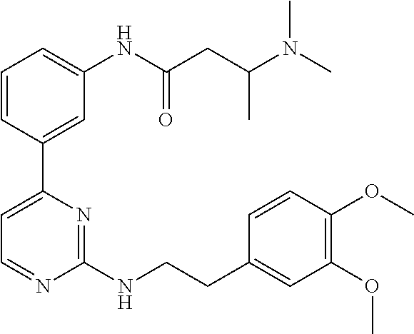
C1=CC(C2=CC=NC(NCCC3=CC(OC)=C(OC)C=C3)=N2)=CC(NC(CC(N(C)C)C)=O)=C1
